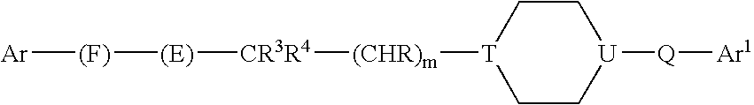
[T]1([(CHR)m][CR3R4][(E)][(F)][Ar])CC[U]([Q][Ar1])CC1
